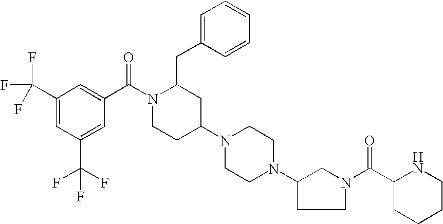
C1(C(F)(F)F)=CC(C(F)(F)F)=CC(C(N2CCC(N3CCN(C4CCN(C(C5NCCCC5)=O)C4)CC3)CC2CC2=CC=CC=C2)=O)=C1
